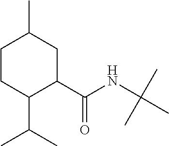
C1CC(C(C)C)C(C(=O)NC(C)(C)C)CC1C
